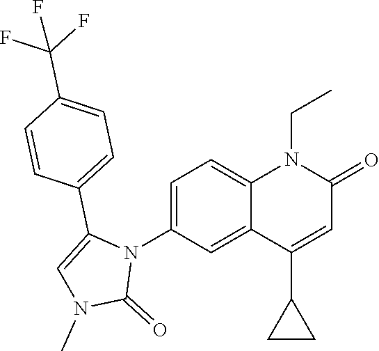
N1(C2=CC=C3C(=C2)C(C2CC2)=CC(=O)N3CC)C(C2=CC=C(C(F)(F)F)C=C2)=CN(C)C1=O
